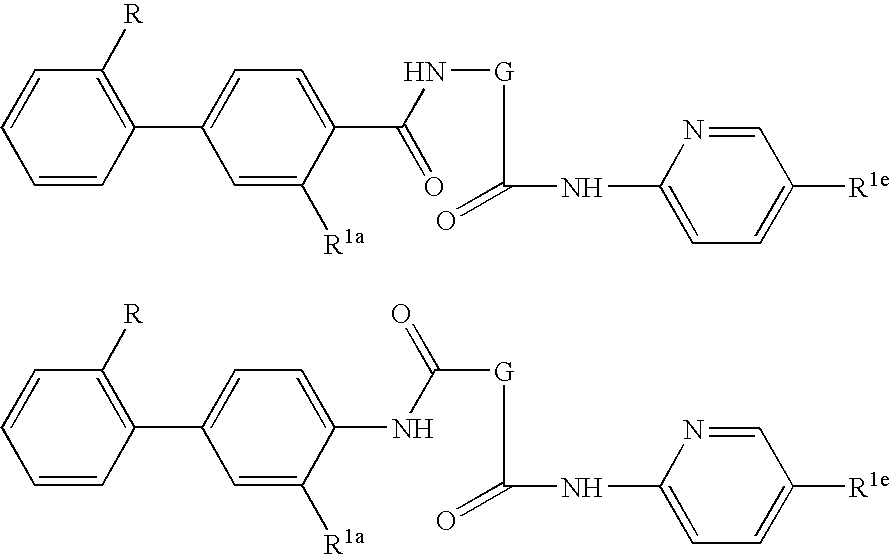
C1=CC(C2=CC=C(C(=O)N[G]C(=O)NC3=CC=C([R1e])C=N3)C([R1a])=C2)=C([R])C=C1.C1=CC(C2=CC=C(NC([G]C(=O)NC3=CC=C([R1e])C=N3)=O)C([R1a])=C2)=C([R])C=C1
